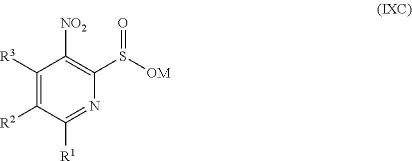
C1([R3])=C([R2])C([R1])=NC(S([OM])=O)=C1[NO2]
